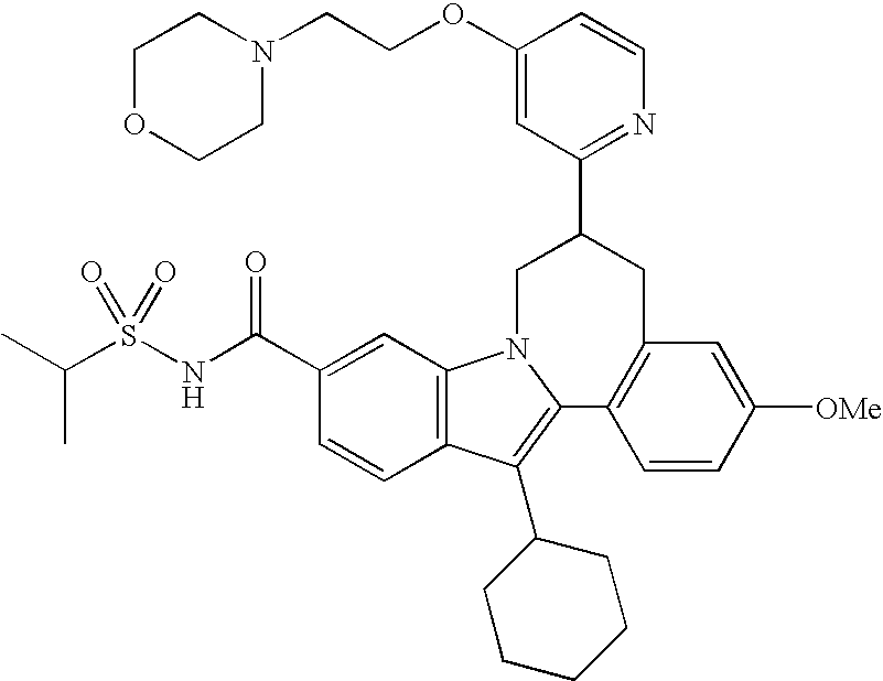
C1=C(OCCN2CCOCC2)C=CN=C1C1CN2C3=C(C(C4CCCCC4)=C2C2=C(C1)C=C([OMe])C=C2)C=CC(C(NS(C(C)C)(=O)=O)=O)=C3
